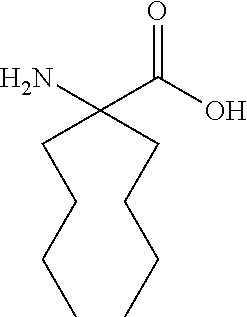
NC(C(O)=O)(CCCC)CCCC
